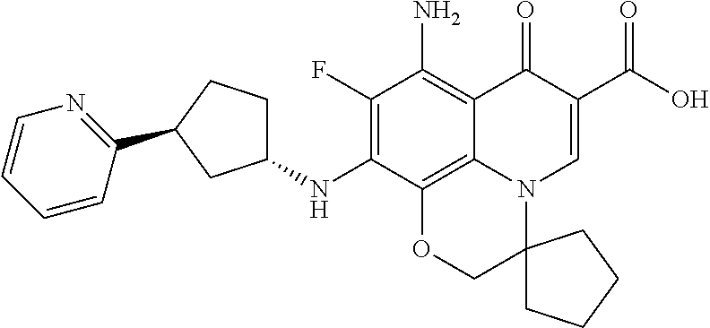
C1(F)=C(NC2CCC(C3=NC=CC=C3)C2)C2=C3C(=C1N)C(=O)C(C(=O)O)=CN3C1(CO2)CCCC1
